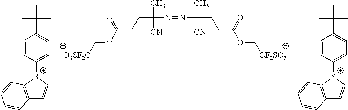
C(C(N=NC(CCC(OC[CF2SO3])=O)(C)[CN])(C)[CN])CC(OC[O3SF2C])=O.[S+]1(C2=CC=C(C(C)(C)C)C=C2)C2=C(C=C1)C=CC=C2.[S+]1(C2=CC=C(C(C)(C)C)C=C2)C2=C(C=C1)C=CC=C2
